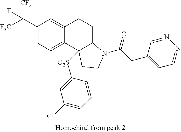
[F3C]C(C1=CC=C2C(=C1)CCC1C2([O2S]C2=CC(Cl)=CC=C2)CCN1C(CC1=CC=NN=C1)=O)([CF3])F
